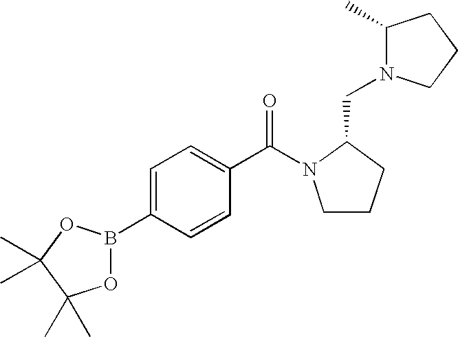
C1=C(B2OC(C)(C)C(C)(C)O2)C=CC(C(=O)N2CCCC2CN2C(C)CCC2)=C1
